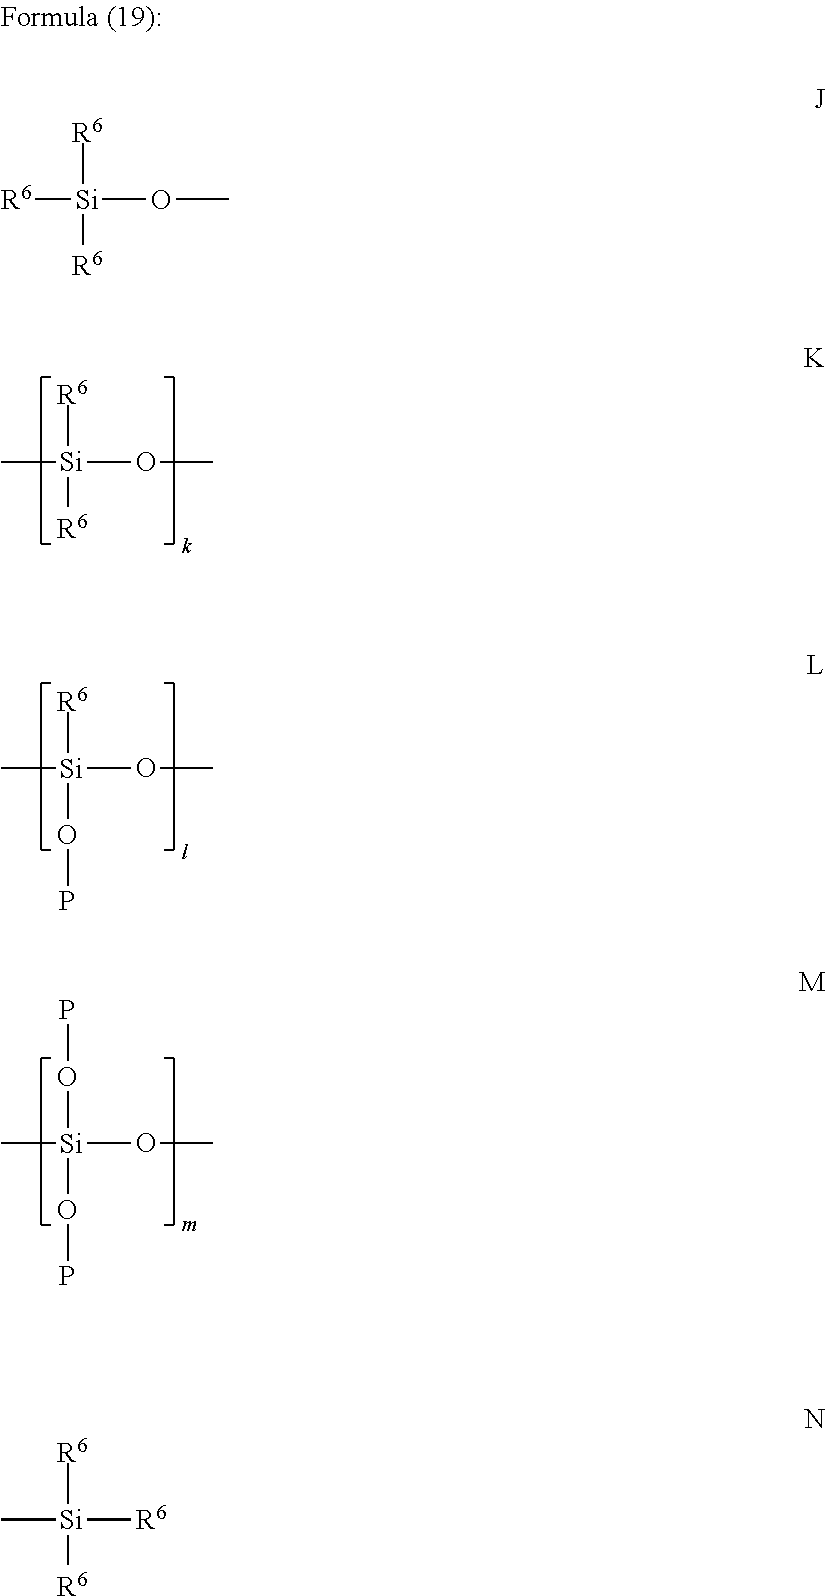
C[Si]([R6])([R6])OC.C[Si]([R6])(OP)OC.C[Si](OP)(OP)OC.[R6][Si]([R6])([R6])OC.C[Si]([R6])([R6])[R6]
